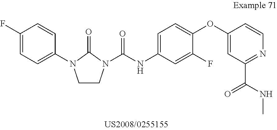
C1(N2CCN(C(NC3=CC=C(OC4=CC(C(NC)=O)=NC=C4)C(F)=C3)=O)C2=O)=CC=C(F)C=C1
